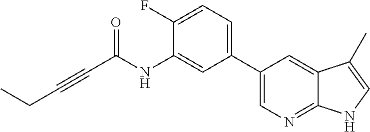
C(C(NC1=CC(C2=CN=C3C(=C2)C(C)=CN3)=CC=C1F)=O)#CCC
